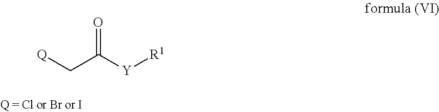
C(C([Y][R1])=O)[Q]
